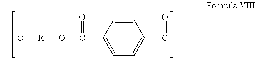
[R](OC(C1=CC=C(C(=O)C)C=C1)=O)OC
